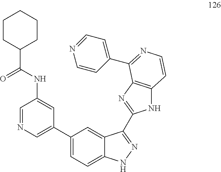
C1(C2=CN=CC(NC(C3CCCCC3)=O)=C2)=CC=C2C(=C1)C(C1=NC3=C(N1)C=CN=C3C1=CC=NC=C1)=NN2
